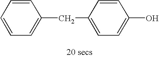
C1=CC=CC=C1CC1=CC=C(O)C=C1
